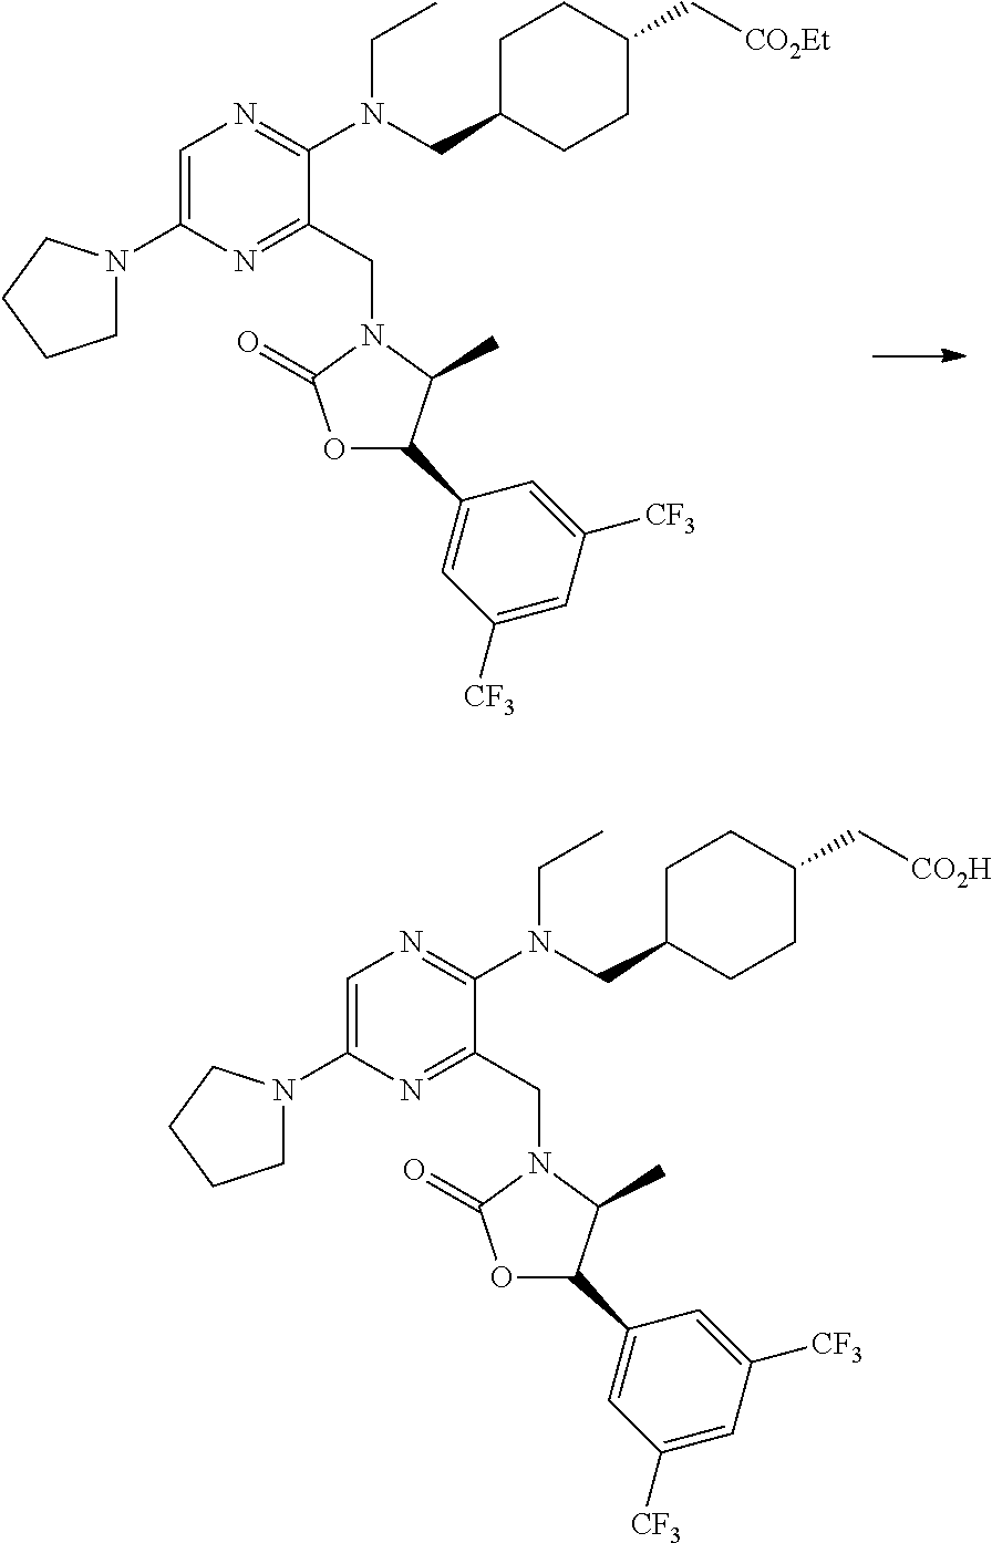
C1=C(N2CCCC2)N=C(CN2C(=O)OC(C3=CC([CF3])=CC([CF3])=C3)C2C)C(N(CC2CCC(C[CO2Et])CC2)CC)=N1.C1=C(N2CCCC2)N=C(CN2C(=O)OC(C3=CC([CF3])=CC([CF3])=C3)C2C)C(N(CC2CCC(C[CO2H])CC2)CC)=N1
